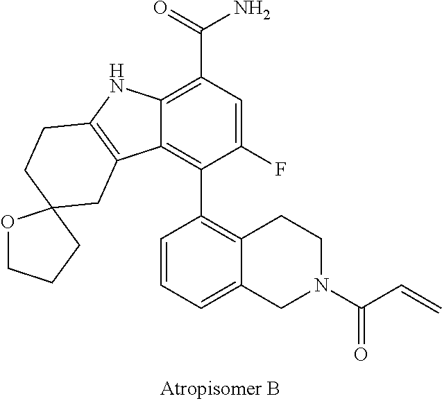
C12=C(C(=O)N)C=C(F)C(C3=C4C(=CC=C3)CN(C(C=C)=O)CC4)=C1C1=C(N2)CCC2(C1)OCCC2
